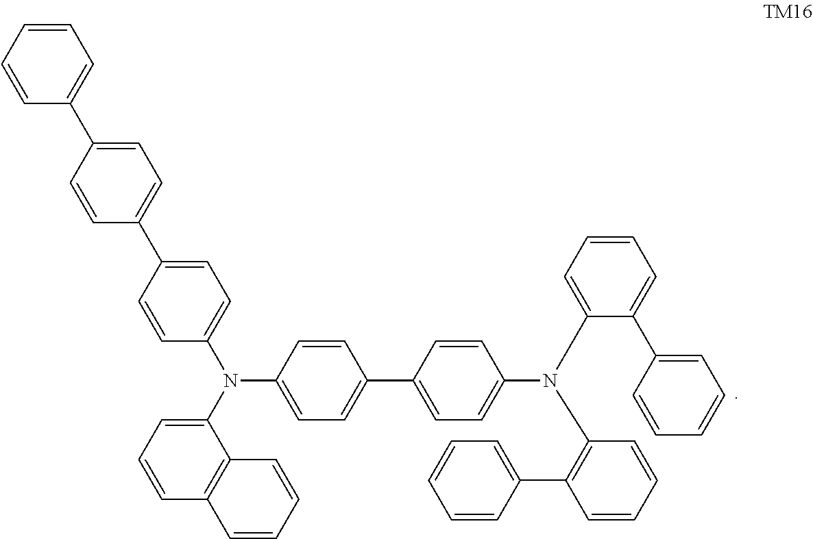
C1=CC(N(C2=CC=CC3=C2C=CC=C3)C2=CC=C(C3=CC=C(C4=CC=CC=C4)C=C3)C=C2)=CC=C1C1=CC=C(N(C2=CC=CC=C2C2=CC=CC=C2)C2=C(C3=CC=CC=C3)C=CC=C2)C=C1
